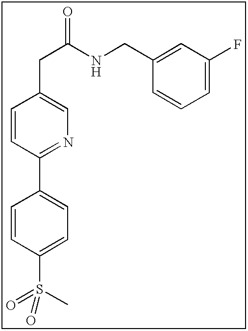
C1=CC(S(C)(=O)=O)=CC=C1C1=NC=C(CC(NCC2=CC(F)=CC=C2)=O)C=C1
